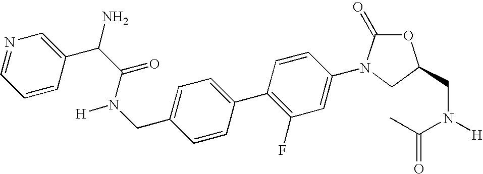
[H]N(CC1=CC=C(C2=C(F)C=C(N3CC(CN([H])C(C)=O)OC3=O)C=C2)C=C1)C(C(N)C1=CN=CC=C1)=O
